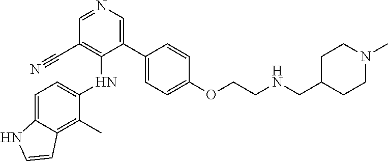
C1(C)=C2C(=CC=C1NC1=C(C#N)C=NC=C1C1=CC=C(OCCNCC3CCN(C)CC3)C=C1)NC=C2
